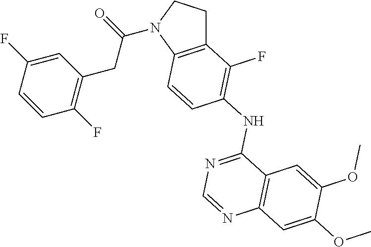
C12=C(N(C(=O)CC3=C(F)C=CC(F)=C3)CC1)C=CC(NC1=NC=NC3=C1C=C(OC)C(OC)=C3)=C2F
